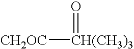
[CH2OC][CH(CH3)3]=O
